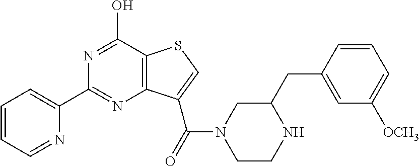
C1(C2=CC=CC=N2)=NC2=C(C(O)=N1)SC=C2C(=O)N1CCNC(CC2=CC([OCH3])=CC=C2)C1
